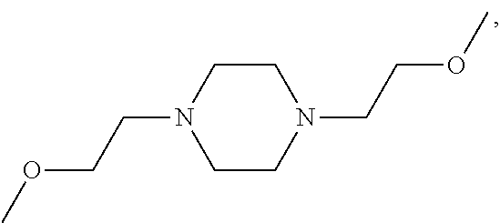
C1CN(CCOC)CCN1CCOC
